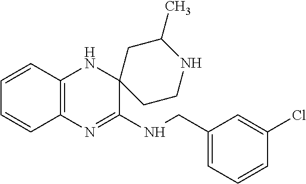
C12=C(N=C(NCC3=CC=CC(Cl)=C3)C3(N1)CCNC(C)C3)C=CC=C2
